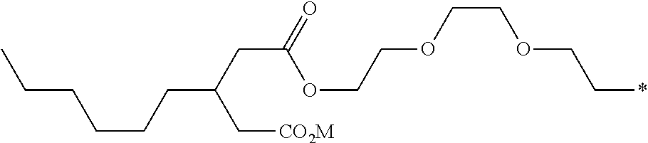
C(C(C[CO2M])CCCCCC)C(=O)OCCOCCOCC*
